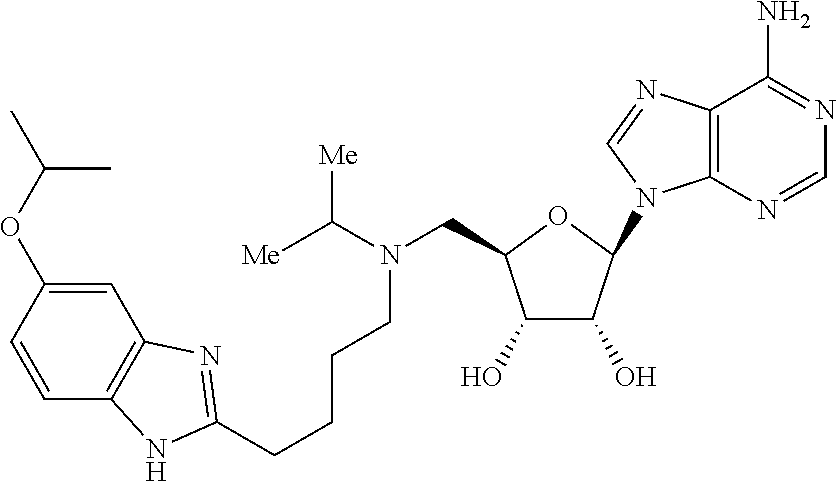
C12=C(N=CN=C1N)N(C1OC(CN(C([Me])[Me])CCCCC3=NC4=C(C=CC(OC(C)C)=C4)N3)C(O)C1O)C=N2
